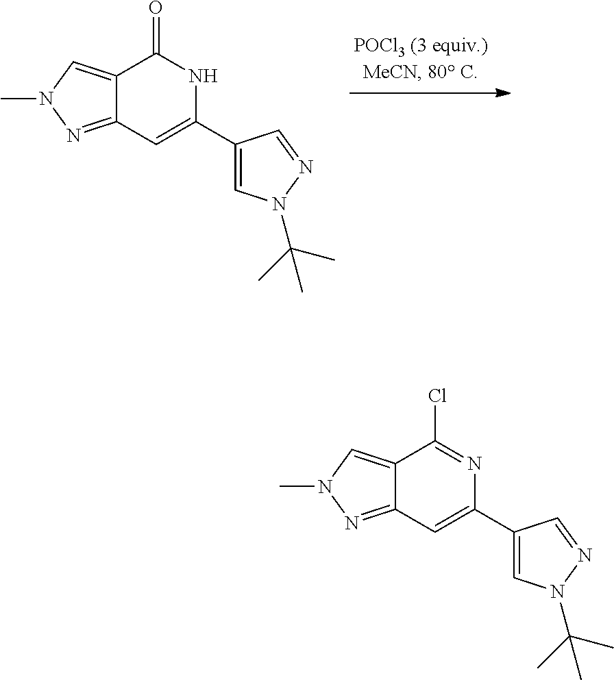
C1(C2=CC3=NN(C)C=C3C(Cl)=N2)=CN(C(C)(C)C)N=C1.C1(C2=CC3=NN(C)C=C3C(=O)N2)=CN(C(C)(C)C)N=C1
